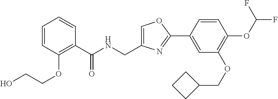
C1=CC(OCCO)=C(C(NCC2=COC(C3=CC(OCC4CCC4)=C(OC(F)F)C=C3)=N2)=O)C=C1
